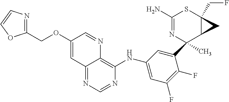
C12=NC=NC(NC3=CC(F)=C(F)C(C4(C)N=C(N)SC5(CF)C4C5)=C3)=C1N=CC(OCC1=NC=CO1)=C2
